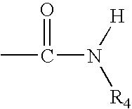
CC(N([H])[R4])=O
